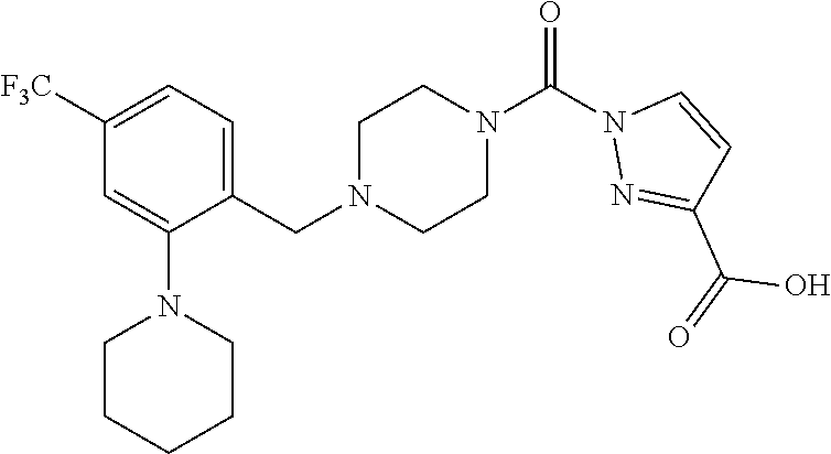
[F3C]C1=CC=C(CN2CCN(C(=O)N3N=C(C(O)=O)C=C3)CC2)C(N2CCCCC2)=C1
